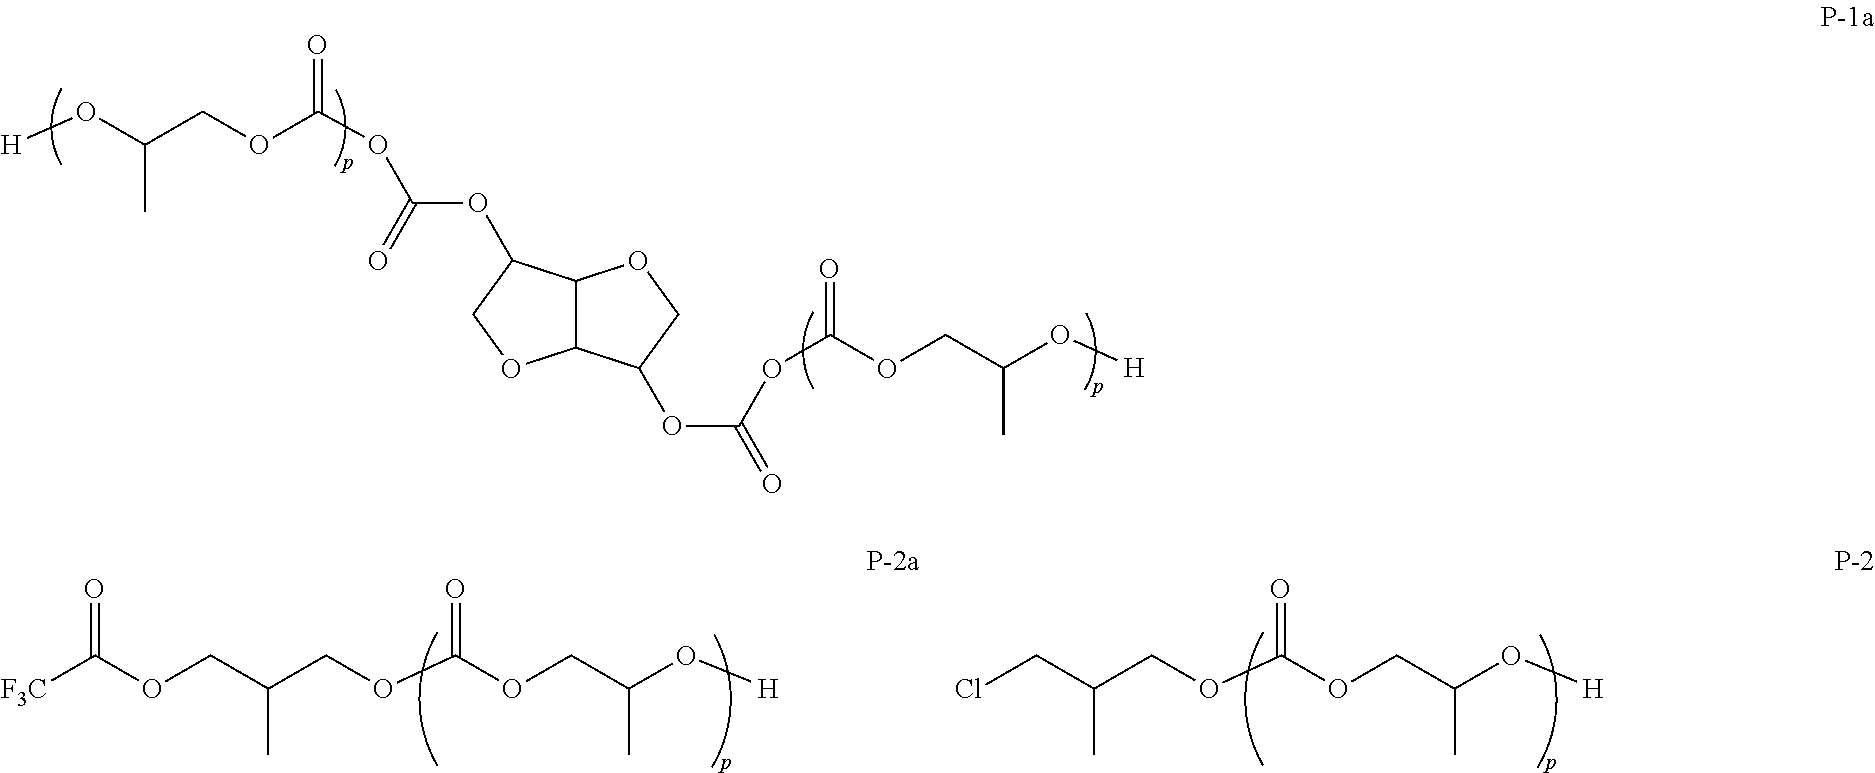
[F3C]C(OCC(COC(OCC(O[H])C)=O)C)=O.ClCC(COC(OCC(O[H])C)=O)C.[H]OC(COC(=O)OC(OC1C2C(C(OC(=O)OC(OCC(O[H])C)=O)CO2)OC1)=O)C
